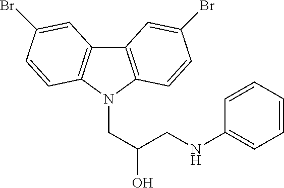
C12=C(N(CC(O)CNC3=CC=CC=C3)C3=C1C=C(Br)C=C3)C=CC(Br)=C2
